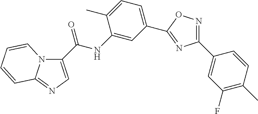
N12C(C(NC3=CC(C4=NC(C5=CC(F)=C(C)C=C5)=NO4)=CC=C3C)=O)=CN=C1C=CC=C2
